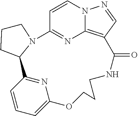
C1=CN2C3=C(C=N2)C(=O)NCCCOC2=CC=CC(=N2)C2CCCN2C1=N3
